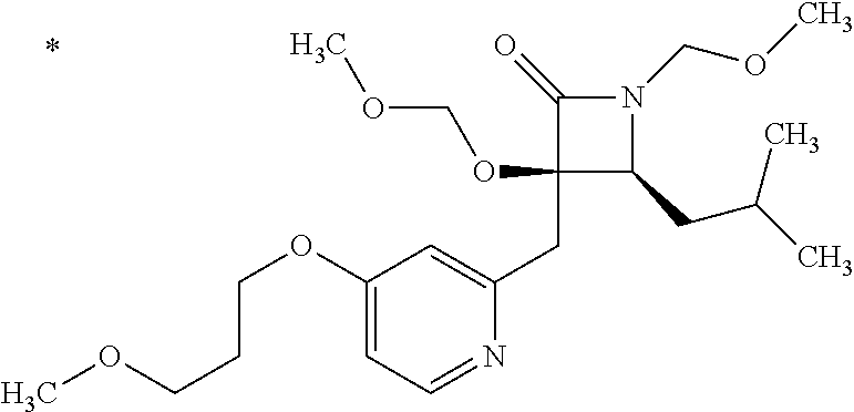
C1(=O)C(CC2=CC(OCCCOC)=CC=N2)(OCOC)C(CC(C)C)N1COC
